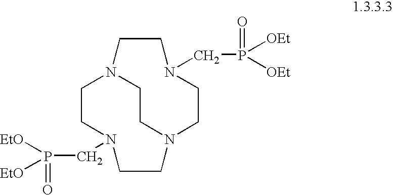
C1CN(CP(=O)([EtO])[EtO])CCN2CCN1CCN(CP(=O)([OEt])[OEt])CC2
